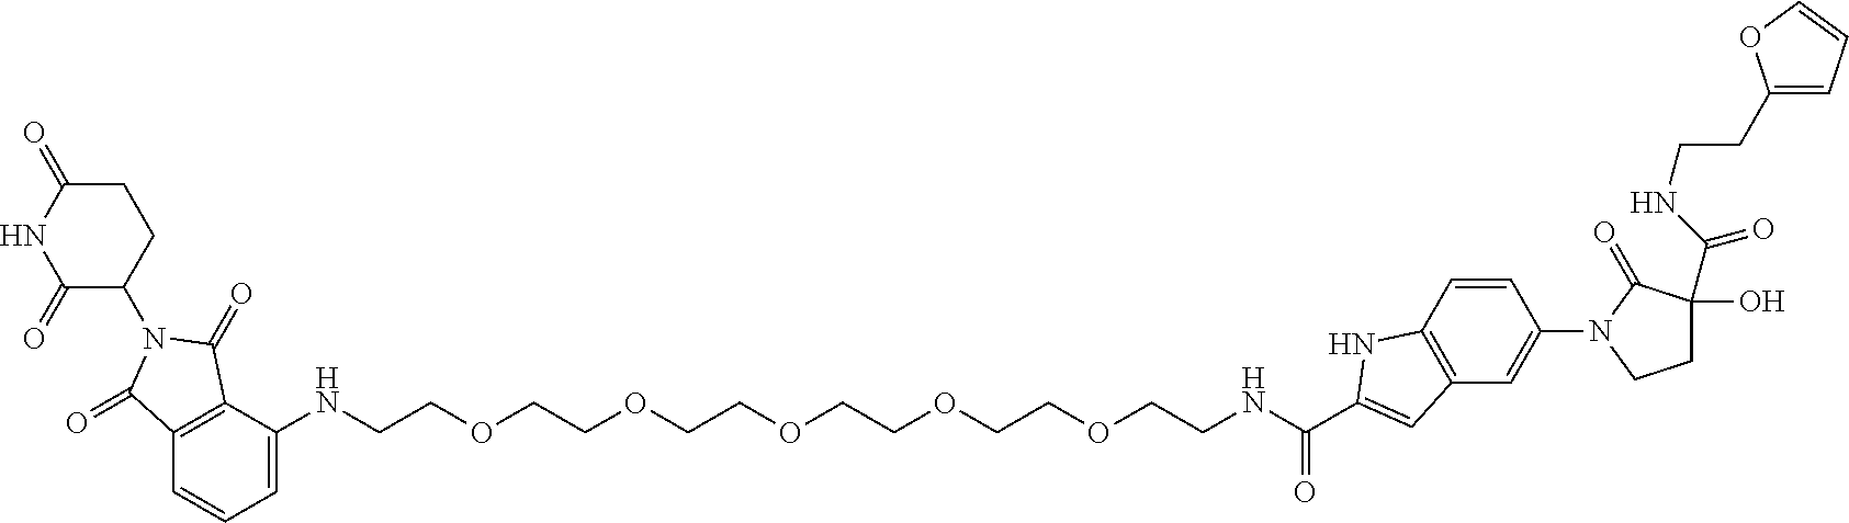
C1=C(NCCOCCOCCOCCOCCOCCNC(C2=CC3=C(C=CC(N4CCC(O)(C(NCCC5=CC=CO5)=O)C4=O)=C3)N2)=O)C2=C(C=C1)C(=O)N(C1CCC(=O)NC1=O)C2=O
